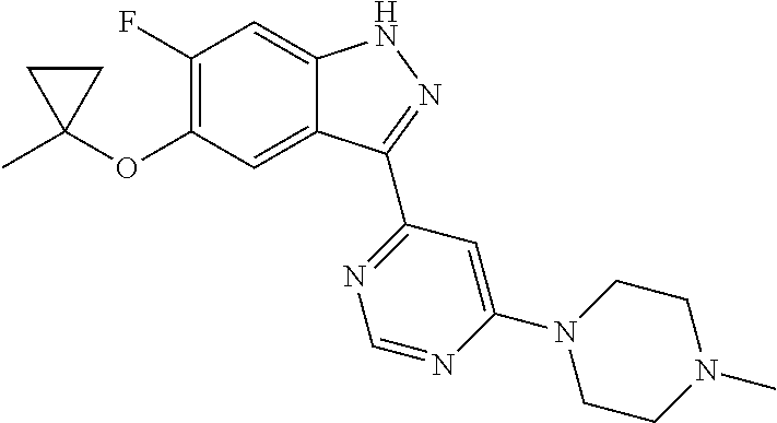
CC1(OC2=C(F)C=C3C(=C2)C(C2=NC=NC(N4CCN(C)CC4)=C2)=NN3)CC1
